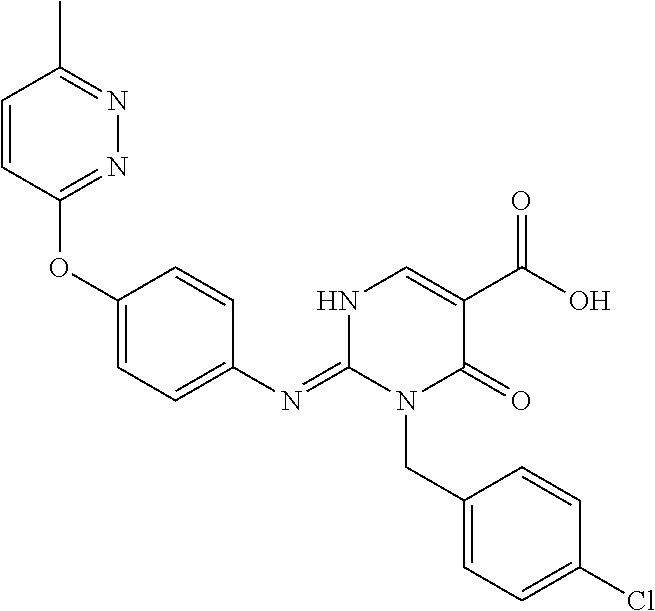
O(C1=CC=C(N=C2N(CC3=CC=C(Cl)C=C3)C(=O)C(C(O)=O)=CN2)C=C1)C1=NN=C(C)C=C1
